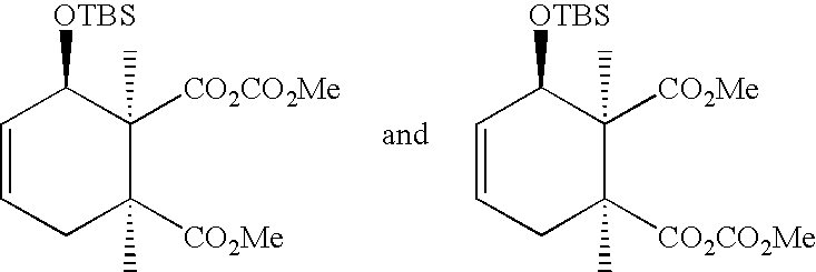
C1=CCC([CO2Me])(C)C([CO2CO2Me])(C)C1[OTBS].C1=CCC([CO2CO2Me])(C)C([CO2Me])(C)C1[OTBS]
